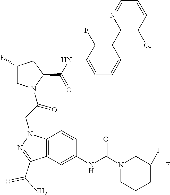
C1(NC(C2CC(F)CN2C(CN2C3=C(C(C(N)=O)=N2)C=C(NC(N2CC(F)(F)CCC2)=O)C=C3)=O)=O)=CC=CC(C2=C(Cl)C=CC=N2)=C1F
